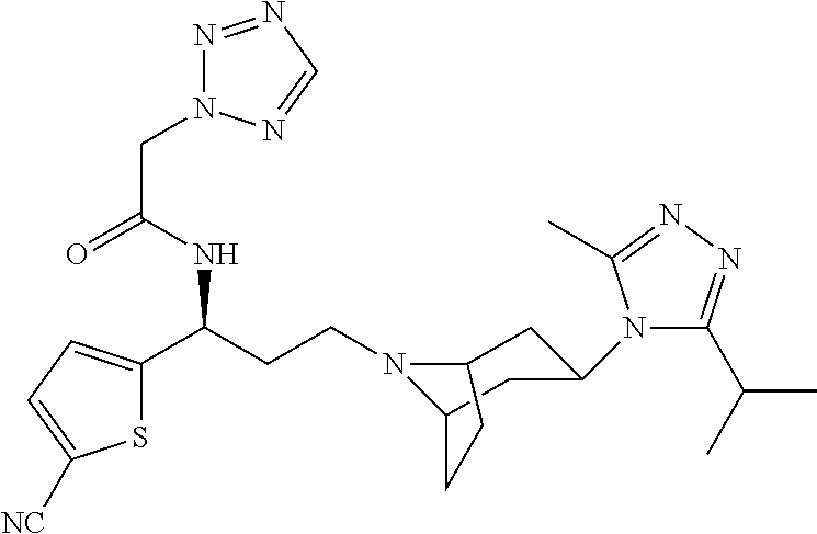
N1(CCC(C2=CC=C([NC])S2)NC(CN2N=NC=N2)=O)C2CC(N3C(C(C)C)=NN=C3C)CC1CC2
